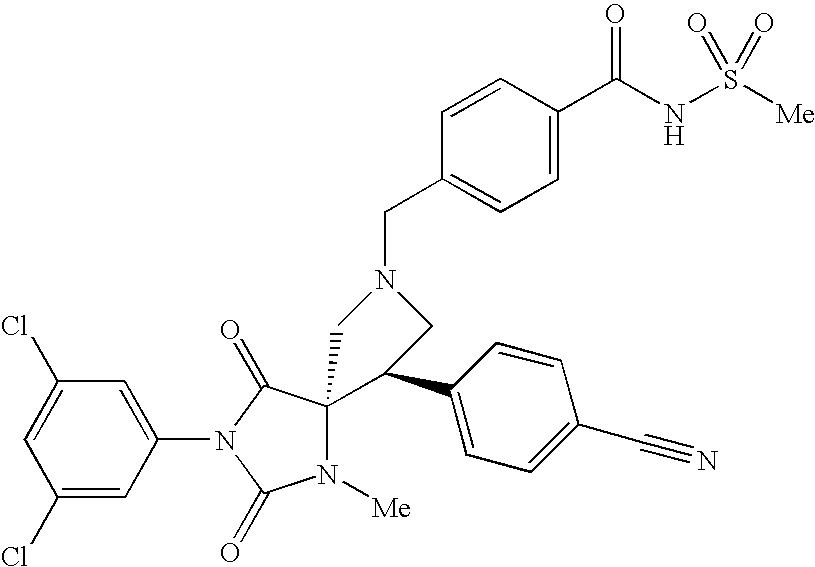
C1(Cl)=CC(Cl)=CC(N2C(=O)N([Me])C3(C2=O)C(C2=CC=C(C#N)C=C2)CN(CC2=CC=C(C(NS([Me])(=O)=O)=O)C=C2)C3)=C1
